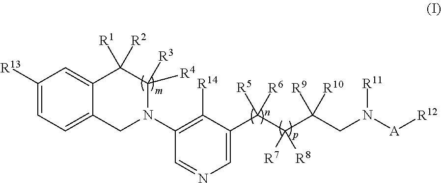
C1([R13])=CC=C2C(=C1)C([R1])([R2])C([R3])([R4])N(C1=C([R14])C(C(C(C(CN([A][R12])[R11])([R9])[R10])([R7])[R8])([R5])[R6])=CN=C1)C2
